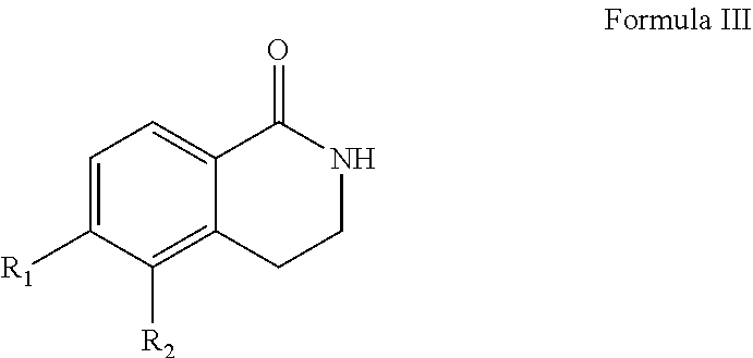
C1=C([R1])C([R2])=C2C(=C1)C(=O)NCC2
